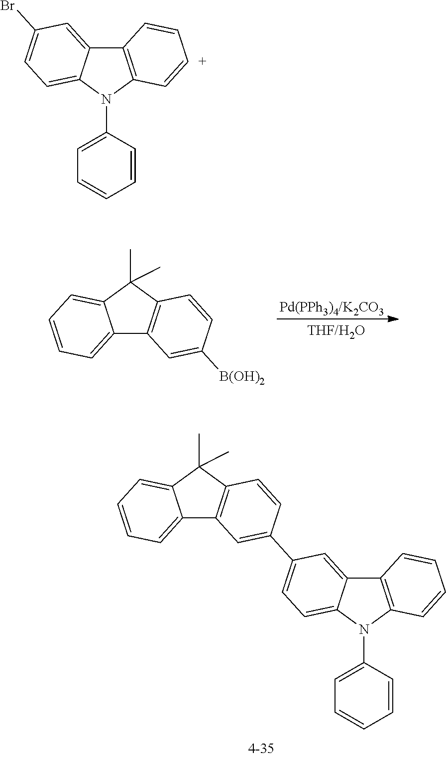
C12=CC=CC=C1C(C)(C)C1=C2C=C([B(OH)2])C=C1.C12=CC=CC=C1C(C)(C)C1=C2C=C(C2=CC=C3C(=C2)C2=C(N3C3=CC=CC=C3)C=CC=C2)C=C1.C12=C(N(C3=CC=CC=C3)C3=CC=C(Br)C=C13)C=[C+]C=C2
